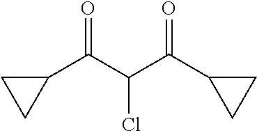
C1(C(C(C(C2CC2)=O)Cl)=O)CC1
